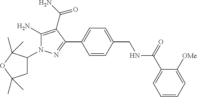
C1C(N2C(N)=C(C(N)=O)C(C3=CC=C(CNC(C4=CC=CC=C4[OMe])=O)C=C3)=N2)C(C)(C)OC1(C)C
